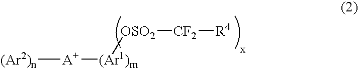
[(Ar2)n][A+][(Ar1)m][OSO2][CF2][R4]
